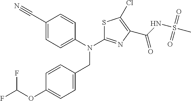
C1(C#N)=CC=C(N(C2=NC(C(NS(C)(=O)=O)=O)=C(Cl)S2)CC2=CC=C(OC(F)F)C=C2)C=C1
